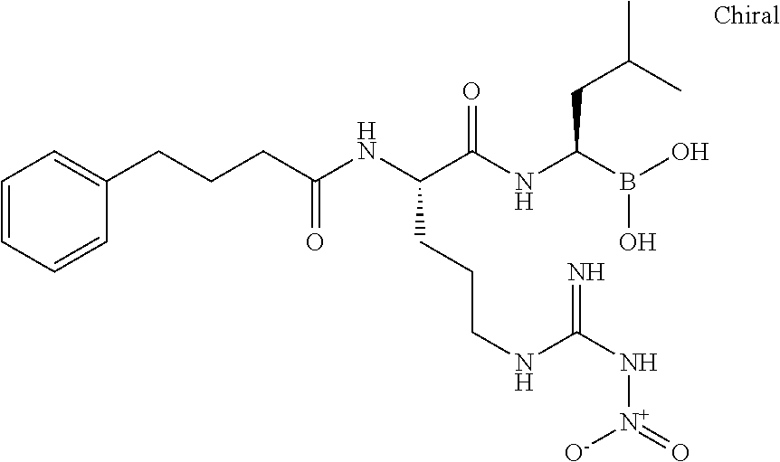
C(C(NC(C(NC(B(O)O)CC(C)C)=O)CCCNC(N[N+](=O)[O-])=N)=O)CCC1=CC=CC=C1
